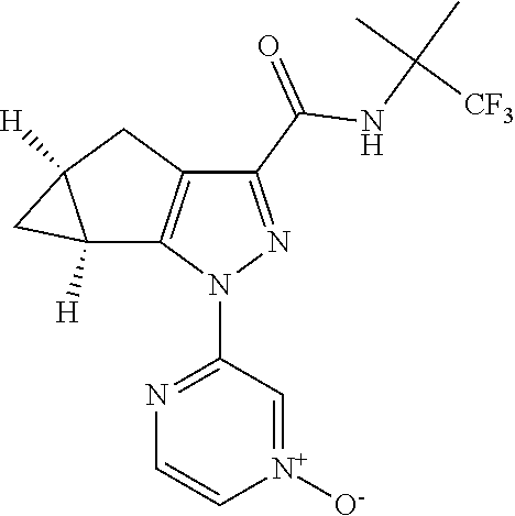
C12([H])C3=C(CC1([H])C2)C(C(=O)NC([CF3])(C)C)=NN3C1=NC=C[N+]([O-])=C1
